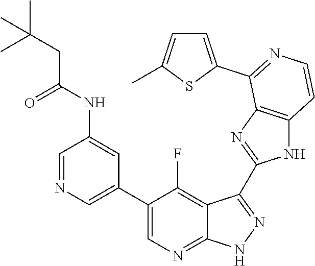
C1=NC=C(C2=CN=C3C(=C2F)C(C2=NC4=C(N2)C=CN=C4C2=CC=C(C)S2)=N[N H]3)C=C1NC(CC(C)(C)C)=O
